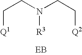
C(CN(CC[Q2])[R3])[Q1]
